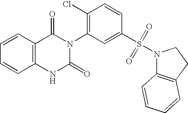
C12=C(C=CC=C1)C(=O)N(C1=C(Cl)C=CC(S(N3C4=C(CC3)C=CC=C4)(=O)=O)=C1)C(=O)N2
